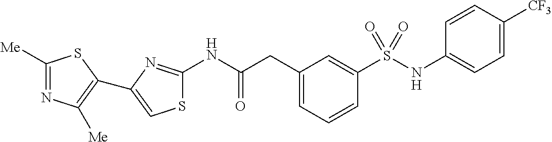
C1([Me])=NC([Me])=C(C2=CSC(NC(CC3=CC=CC(S(NC4=CC=C([CF3])C=C4)(=O)=O)=C3)=O)=N2)S1
